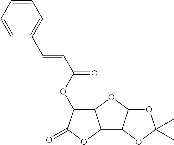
C12C3C(OC1C(OC(C=CC1=CC=CC=C1)=O)C(=O)O2)OC(C)(C)O3
